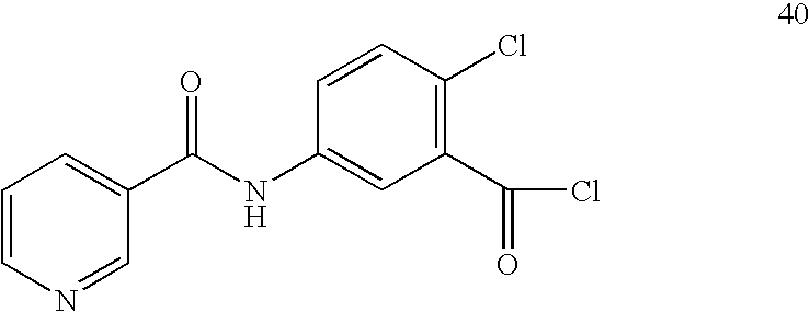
C1=CN=CC(C(NC2=CC(C(=O)Cl)=C(Cl)C=C2)=O)=C1
